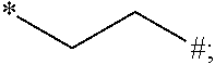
C([#])C*
